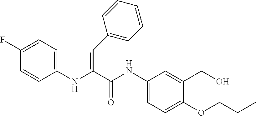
C1(F)=CC2=C(C=C1)NC(C(NC1=CC=C(OCCC)C(CO)=C1)=O)=C2C1=CC=CC=C1
